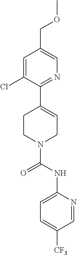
C1=C(Cl)C(C2=CCN(C(NC3=CC=C([CF3])C=N3)=O)CC2)=NC=C1COC
